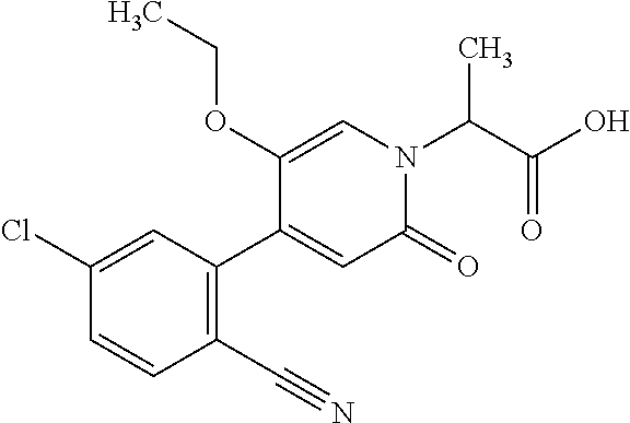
C1(OCC)=CN(C(C)C(=O)O)C(=O)C=C1C1=C(C#N)C=CC(Cl)=C1
